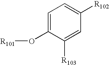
C1=C(O[R101])C([R103])=CC([R102])=C1
